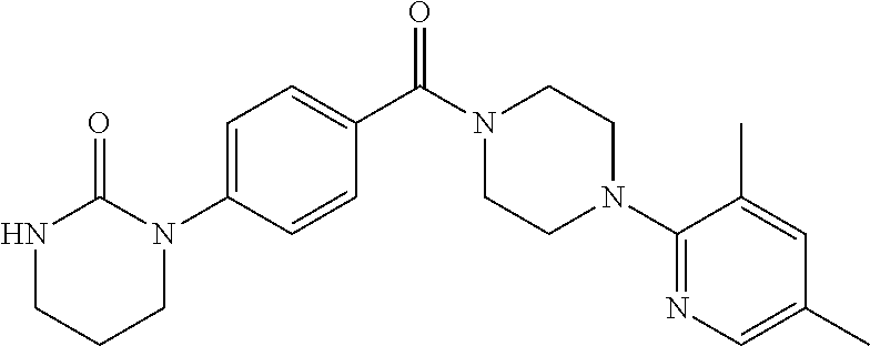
C1N(C2=CC=C(C(N3CCN(C4=NC=C(C)C=C4C)CC3)=O)C=C2)C(=O)NCC1
